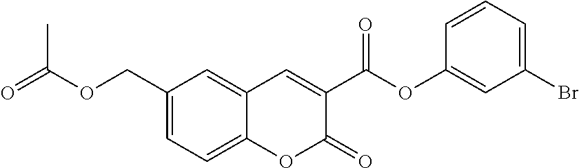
C1(COC(=O)C)=CC=C2C(=C1)C=C(C(OC1=CC(Br)=CC=C1)=O)C(=O)O2
